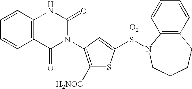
C1=CC2=C(C=C1)C(=O)N(C1=C([H2NOC])SC(SN3C4=C(C=CC=C4)CCCC3)=C1)C(=O)N2.[O2]
